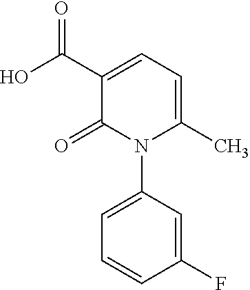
C1(F)=CC(N2C(C)=CC=C(C(O)=O)C2=O)=CC=C1
